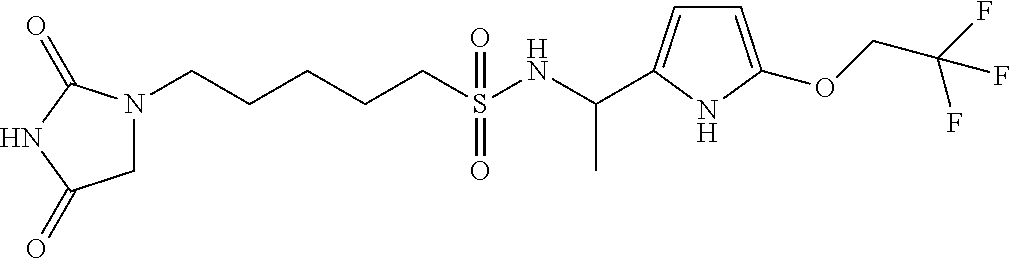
N1(CCCCCS(NC(C)C2=CC=C(OCC(F)(F)F)N2)(=O)=O)CC(=O)NC1=O
